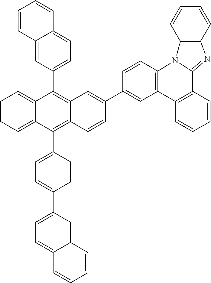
C12=C(C3=CC=C4C(=C3)C=CC=C4)C3=CC=CC=C3C(C3=CC=C(C4=CC=C5C(=C4)C=CC=C5)C=C3)=C1C=CC(C1=CC3=C(C=C1)N1C(=NC4=C1C=CC=C4)C1=C3C=CC=C1)=C2
